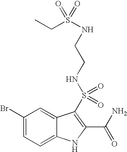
C1(Br)=CC=C2C(=C1)C(S(=O)(=O)NCCNS(CC)(=O)=O)=C(C(N)=O)N2
